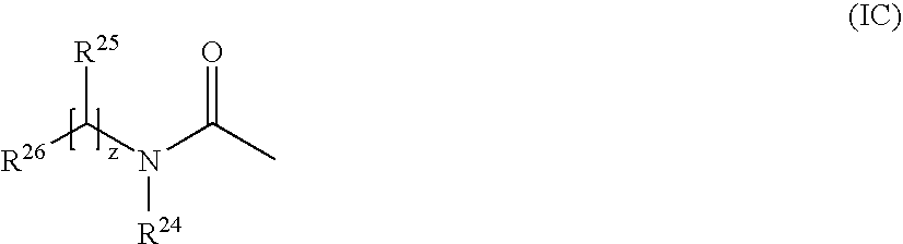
C(N(C(C)=O)[R24])([R25])[R26]
